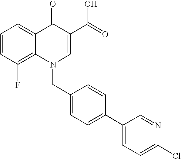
C12=C(F)C=CC=C1C(=O)C(C(=O)O)=CN2CC1=CC=C(C2=CC=C(Cl)N=C2)C=C1
